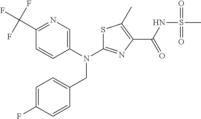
S1C(N(C2=CN=C(C(F)(F)F)C=C2)CC2=CC=C(F)C=C2)=NC(C(NS(C)(=O)=O)=O)=C1C
